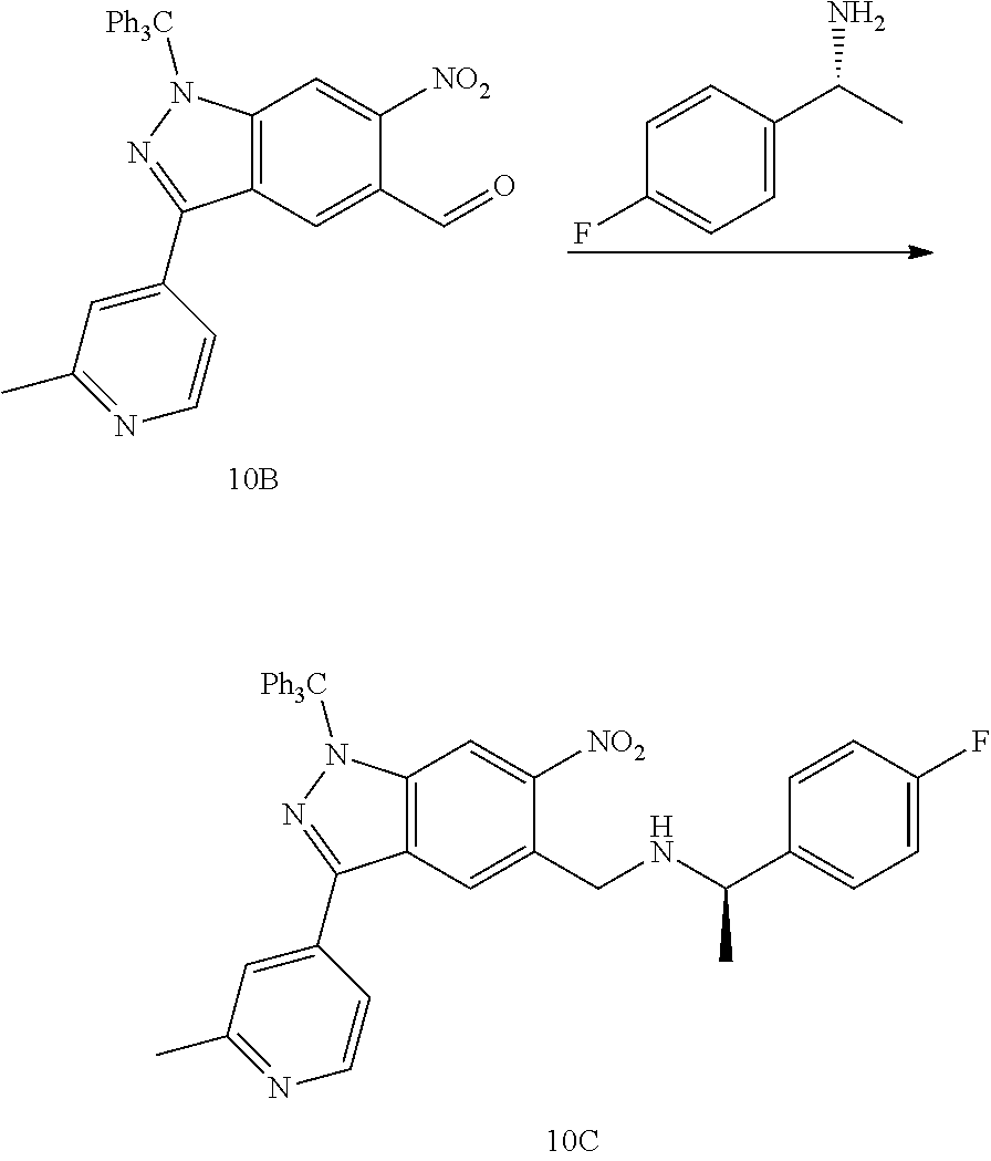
C1(C2=NN([Ph3C])C3=C2C=C(CNC(C2=CC=C(F)C=C2)C)C([NO2])=C3)=CC(C)=NC=C1.C1(C2=NN([Ph3C])C3=C2C=C(C=O)C([NO2])=C3)=CC(C)=NC=C1.C1=C(C(C)N)C=CC(F)=C1
